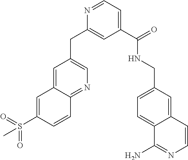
C1=C2C(=NC=C1CC1=CC(C(=O)NCC3=CC=C4C(=C3)C=CN=C4N)=CC=N1)C=CC(S(=O)(=O)C)=C2
